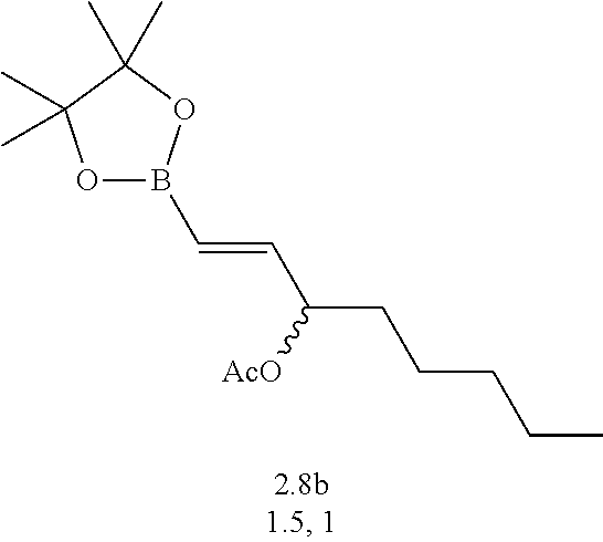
B1(C=CC(CCCCC)[AcO])OC(C)(C)C(C)(C)O1
